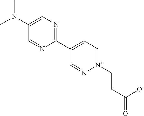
C1(N(C)C)=CN=C(C2=CC=[N+](CCC(=O)[O-])N=C2)N=C1
